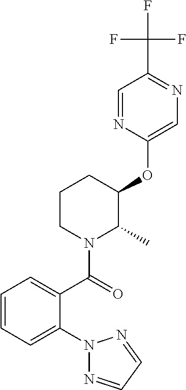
C1(OC2C(C)N(C(=O)C3=CC=CC=C3N3N=CC=N3)CCC2)=CN=C(C(F)(F)F)C=N1
